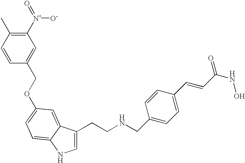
C1=C(CCNCC2=CC=C(C=CC(NO)=O)C=C2)C2=CC(OCC3=CC([N+](=O)[O-])=C(C)C=C3)=CC=C2N1
